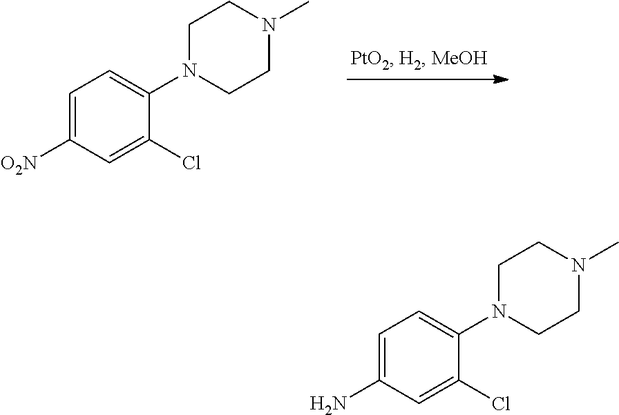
C1=C([O2N])C=C(Cl)C(N2CCN(C)CC2)=C1.C1=C(N)C=C(Cl)C(N2CCN(C)CC2)=C1
